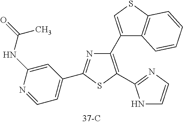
C1(C2=CSC3=C2C=CC=C3)=C(C2=NC=CN2)SC(C2=CC=NC(NC(=O)C)=C2)=N1
